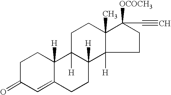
C1C(=O)C=C2C([H])(C1)C1([H])C([H])(CC2)C2([H])C(C)(CC1)C(C#C)([OCOCH3])CC2
